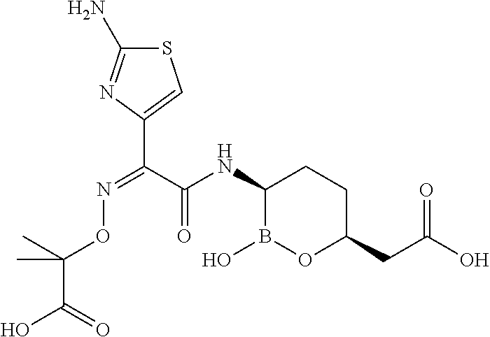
C1(N)=NC(C(C(NC2B(O)OC(CC(O)=O)CC2)=O)=NOC(C(O)=O)(C)C)=CS1
